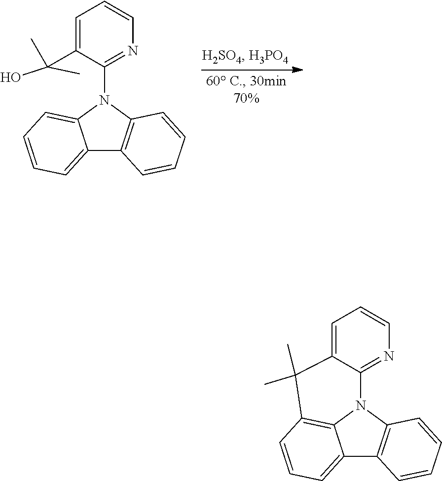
C1=CC=C2C(=C1)N(C1=NC=CC=C1C(O)(C)C)C1=C2C=CC=C1.C1=CC=C2C3=C1C(C)(C)C1=CC=CN=C1N3C1=C2C=CC=C1
